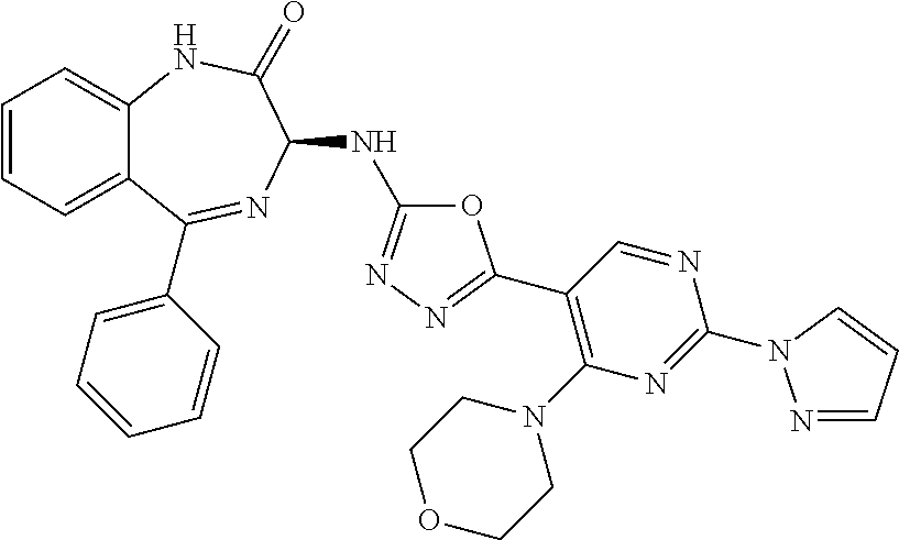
C1=CC=C2C(=C1)NC(=O)C(NC1=NN=C(C3=C(N4CCOCC4)N=C(N4N=CC=C4)N=C3)O1)N=C2C1=CC=CC=C1
